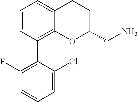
C1=CC(C2=C(F)C=CC=C2Cl)=C2C(=C1)CCC(CN)O2
